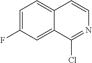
C1=C(F)C=C2C(=C1)C=CN=C2Cl
